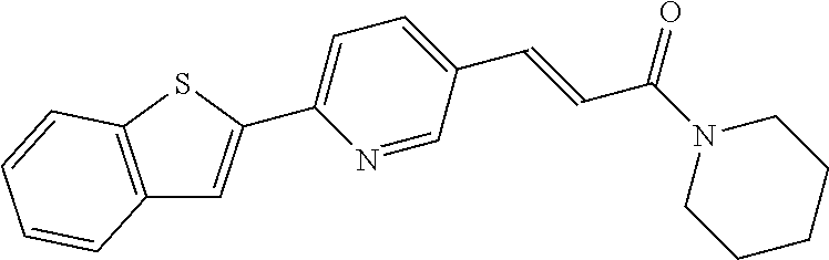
C12=C(SC(C3=CC=C(C=CC(N4CCCCC4)=O)C=N3)=C1)C=CC=C2
